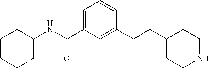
C1=C(C(NC2CCCCC2)=O)C=C(CCC2CCNCC2)C=C1
